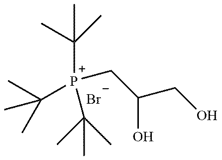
[P+](CC(CO)O)(C(C)(C)C)(C(C)(C)C)C(C)(C)C.[Br-]
